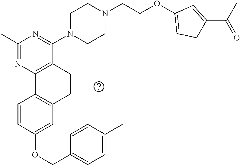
C1(OCC2=CC=C(C)C=C2)=CC2=C(C=C1)C1=C(CC2)C(N2CCN(CCOC3=CCC(C(C)=O)=C3)CC2)=NC(C)=N1
